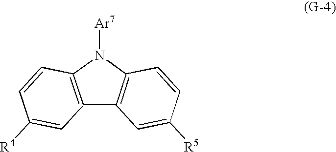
C12=C(N([Ar7])C3=C1C=C([R5])C=C3)C=CC([R4])=C2
